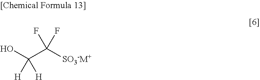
OC(C([SO3-M+])(F)F)([H])[H]
